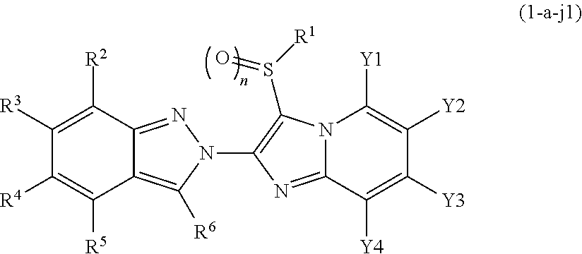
C12=C([R6])N(C3=C(S([R1])=O)N4C(=N3)C([Y4])=C([Y3])C([Y2])=C4[Y1])N=C1C([R2])=C([R3])C([R4])=C2[R5]
